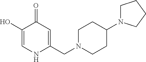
C1(O)=CNC(CN2CCC(N3CCCC3)CC2)=CC1=O
